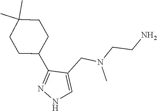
NCCN(C)CC1=CNN=C1C1CCC(C)(C)CC1
